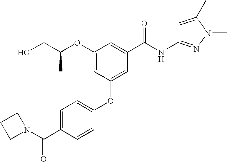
O(C1=CC(OC2=CC=C(C(=O)N3CCC3)C=C2)=CC(C(NC2=NN(C)C(C)=C2)=O)=C1)C(CO)C
